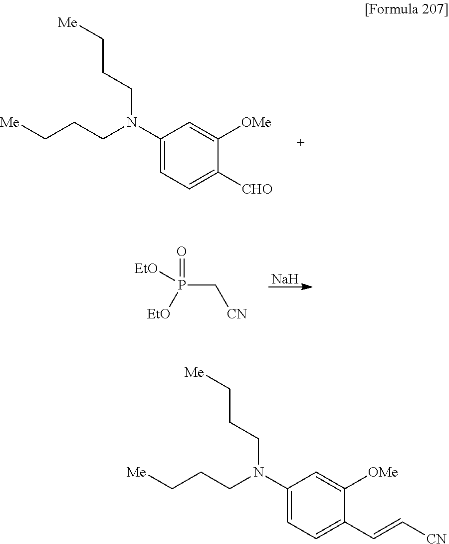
C1(N(CCC[Me])CCC[Me])=CC=C([CHO])C([OMe])=C1.C1(N(CCC[Me])CCC[Me])=CC=C(C=C[CN])C([OMe])=C1.[Na].P(C[CN])([EtO])([EtO])=O
